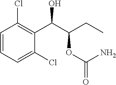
C1=CC=C(Cl)C(C(C(CC)OC(N)=O)O)=C1Cl
